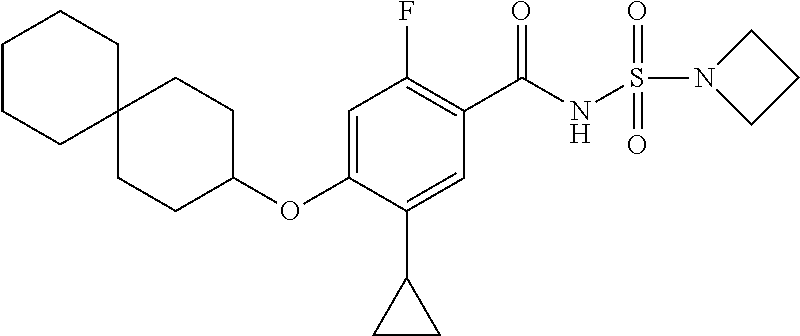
C1(F)=C(C(NS(N2CCC2)(=O)=O)=O)C=C(C2CC2)C(OC2CCC3(CC2)CCCCC3)=C1
